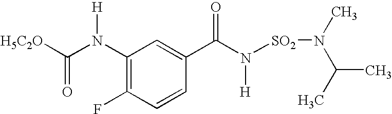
[H5C2O]C(N([H])C1=C(F)C=CC(C(=O)N([H])[SO2]N(C)C(C)C)=C1)=O
